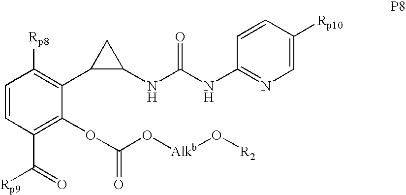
C1=CC(C(=O)[Rp9])=C(OC(=O)O[Alkb]O[R2])C(C2C(NC(NC3=NC=C([Rp10])C=C3)=O)C2)=C1[Rp8]
